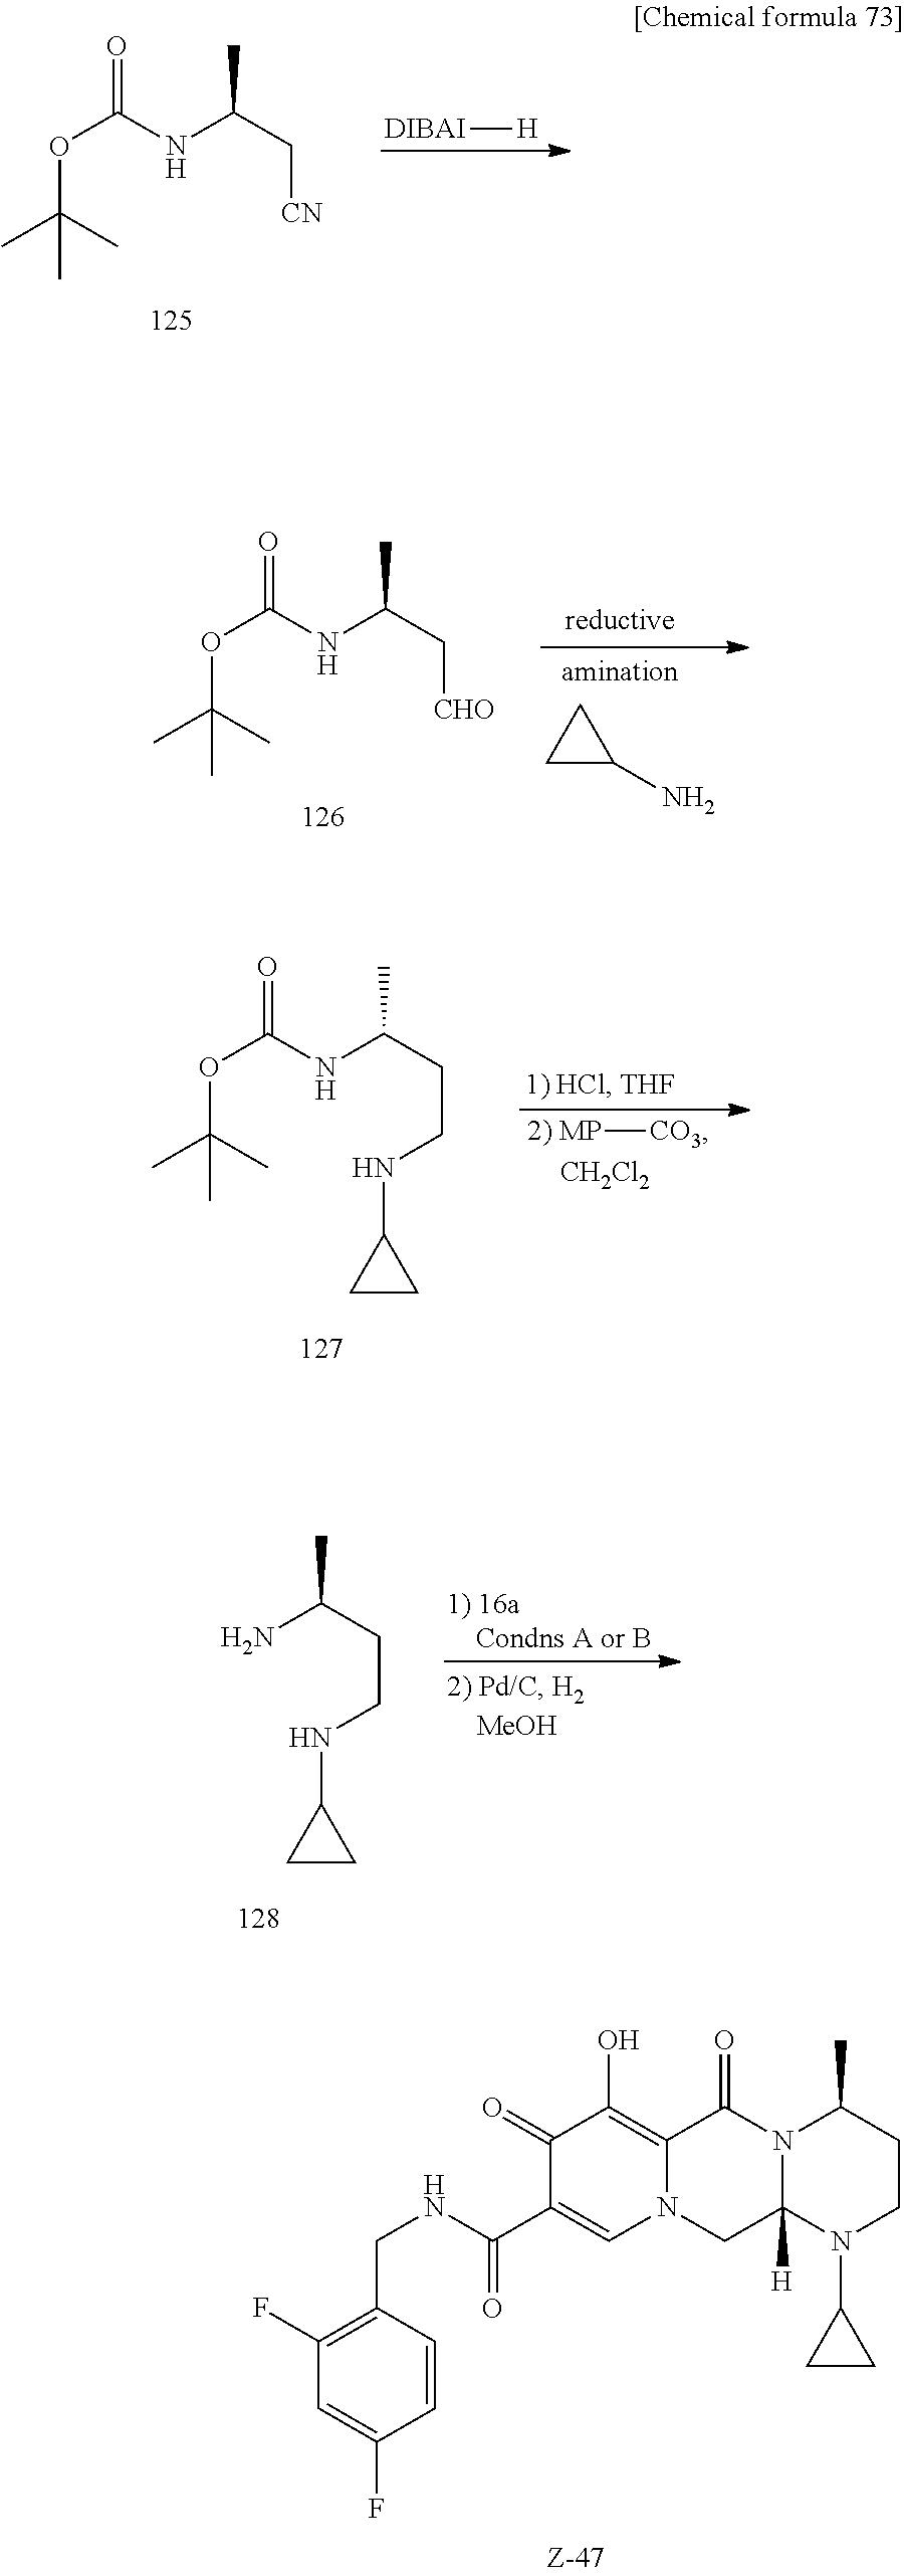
O(C(NC(CCNC1CC1)C)=O)C(C)(C)C.[2) MP][CO3].[CH2Cl2].O(C(NC(C[CN])C)=O)C(C)(C)C.[DIBAI][H].O(C(NC(C[CHO])C)=O)C(C)(C)C.C1C(N)C1.NC(CCNC1CC1)C.N(C(C1=CN2C(=C(O)C1=O)C(=O)N1C([H])(C2)N(C2CC2)CCC1C)=O)CC1=C(F)C=C(F)C=C1
